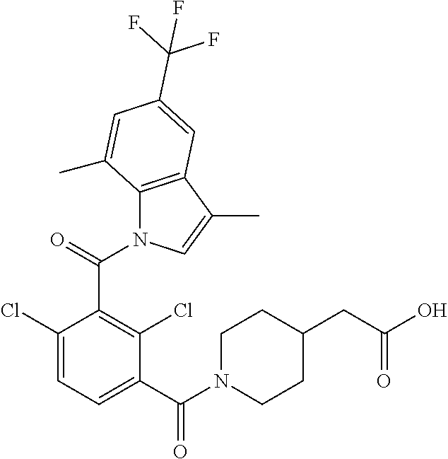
N1(C(C2=C(Cl)C(C(N3CCC(CC(O)=O)CC3)=O)=CC=C2Cl)=O)C2=C(C(C)=C1)C=C(C(F)(F)F)C=C2C
